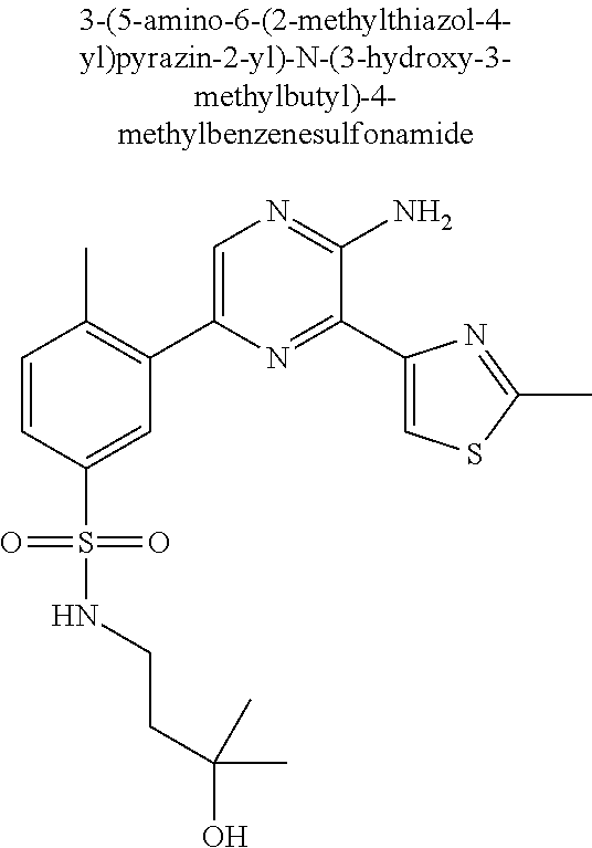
C1=CC(S(=O)(=O)NCCC(C)(O)C)=CC(C2=CN=C(N)C(C3=CSC(C)=N3)=N2)=C1C
